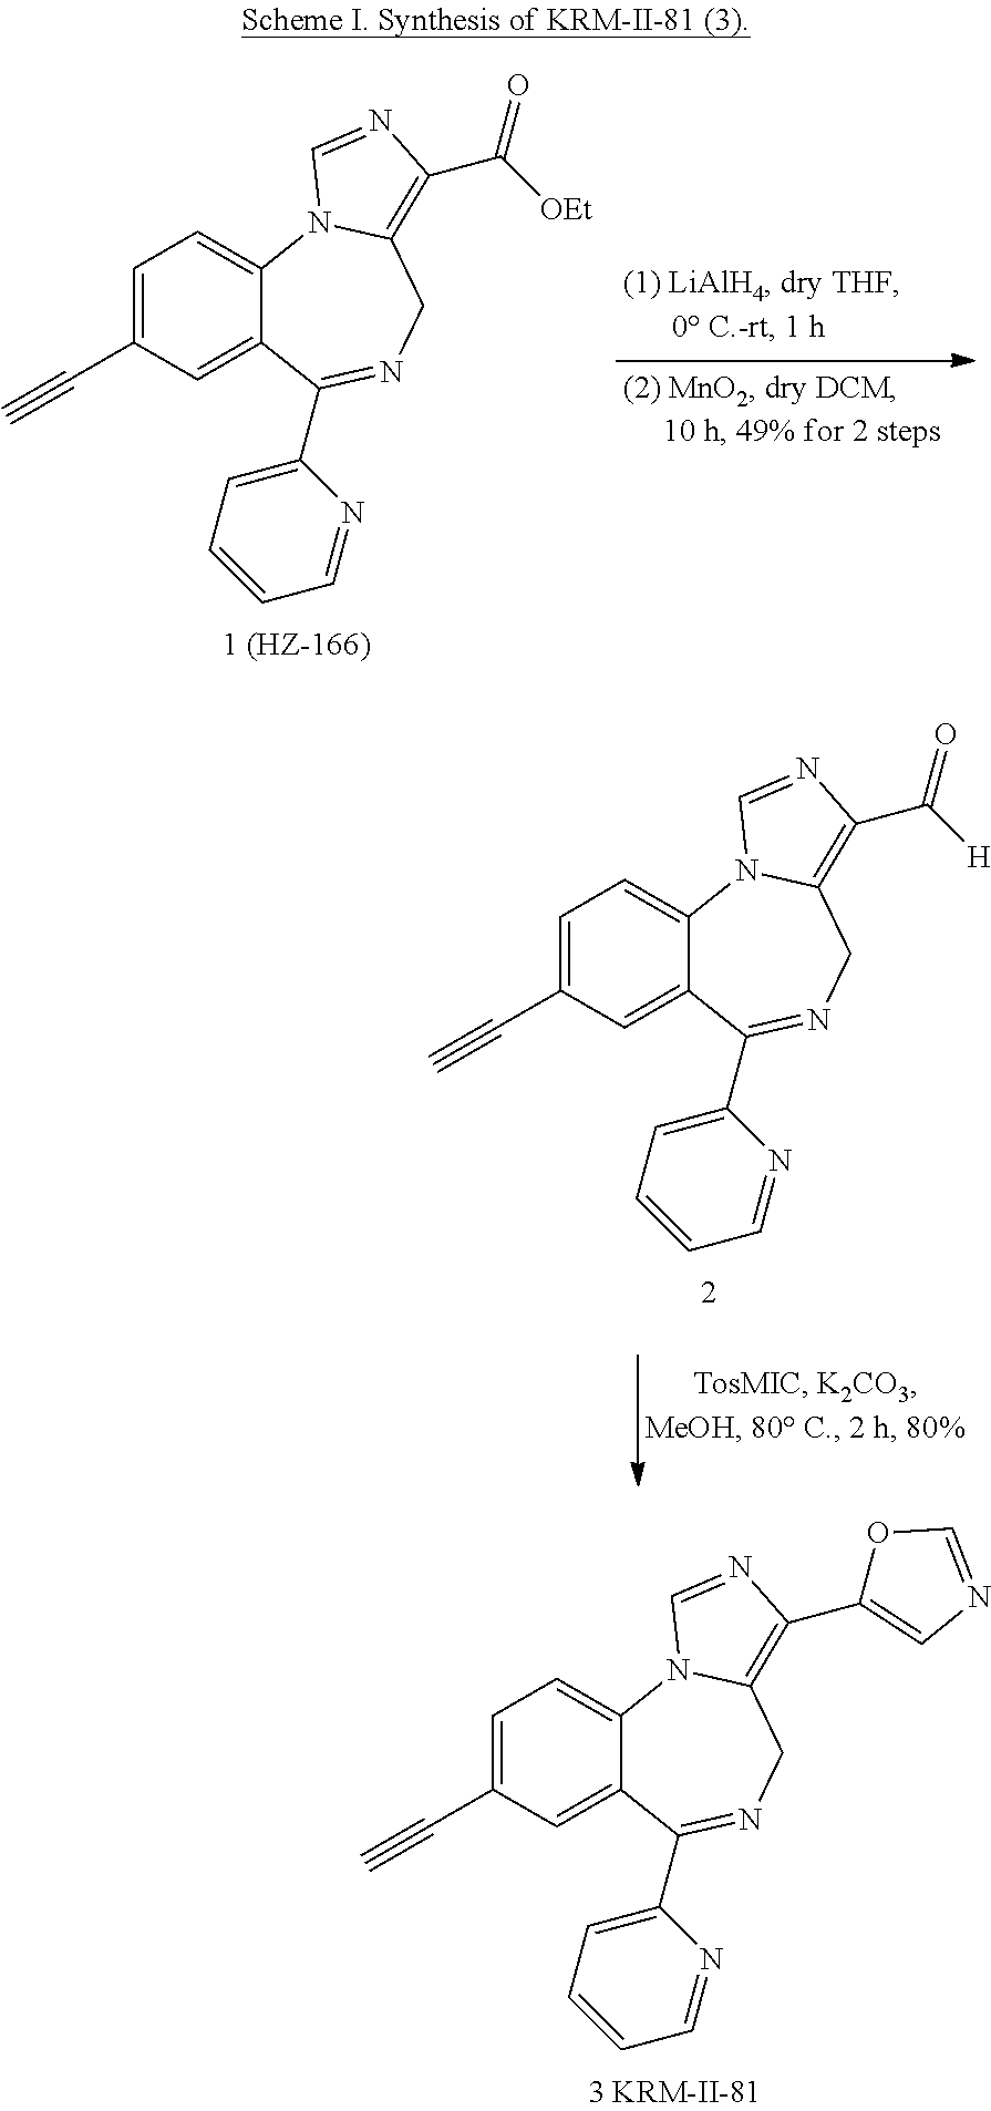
C1=C(C#C)C=C2C(=C1)N1C(=C(C3=CN=CO3)N=C1)CN=C2C1=CC=CC=N1.C1=C(C#C)C=C2C(=C1)N1C(=C(C([OEt])=O)N=C1)CN=C2C1=CC=CC=N1.C1=C(C#C)C=C2C(=C1)N1C(=C(C([H])=O)N=C1)CN=C2C1=CC=CC=N1
